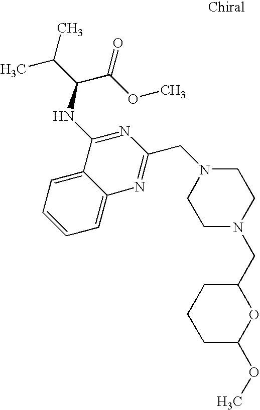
C12=CC=CC=C1N=C(CN1CCN(CC3CCCC(OC)O3)CC1)N=C2NC(C(OC)=O)C(C)C
